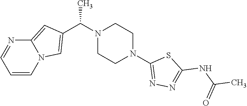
C(N1CCN(C2=NN=C(NC(C)=O)S2)CC1)(C)C1=CN2C(=C1)N=CC=C2
